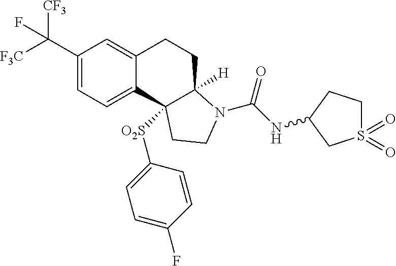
C1(C([F3C])([CF3])F)=CC=C2C(=C1)CCC1([H])C2([O2S]C2=CC=C(F)C=C2)CCN1C(=O)NC1CCS(=O)(=O)C1
